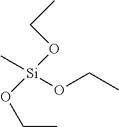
C[Si](OCC)(OCC)OCC
